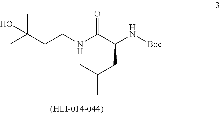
CC(CCNC(C(N[Boc])CC(C)C)=O)(C)O
